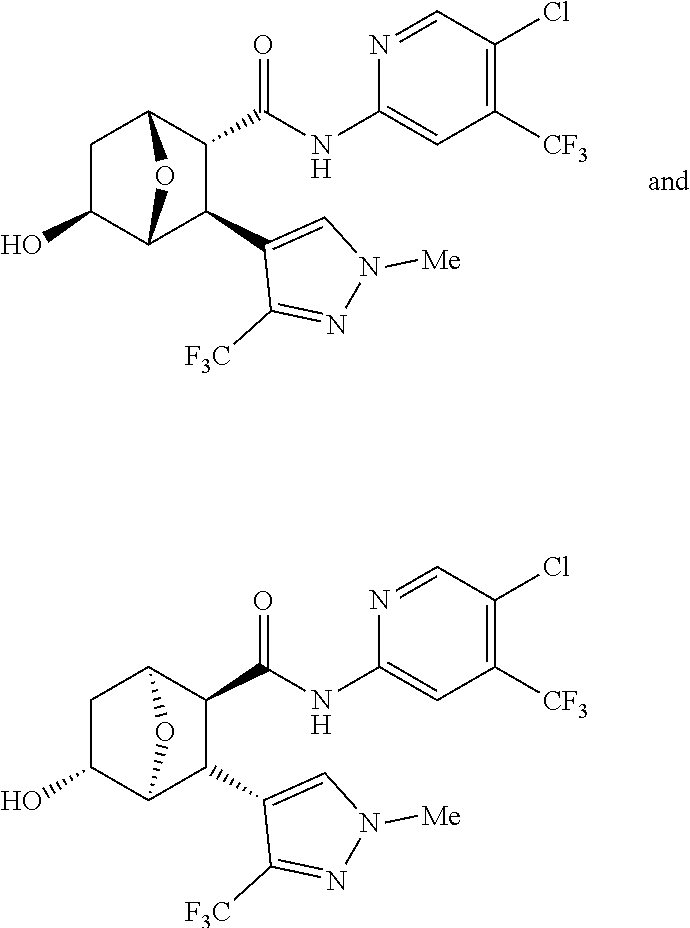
C1C(O)C2C(C3=CN([Me])N=C3[F3C])C(C(NC3=CC([CF3])=C(Cl)C=N3)=O)C1O2.C1C(O)C2C(C3=CN([Me])N=C3[F3C])C(C(NC3=CC([CF3])=C(Cl)C=N3)=O)C1O2
